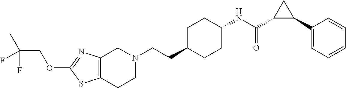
C12=C(CCN(CCC3CCC(NC(C4C(C5=CC=CC=C5)C4)=O)CC3)C1)SC(OCC(C)(F)F)=N2
